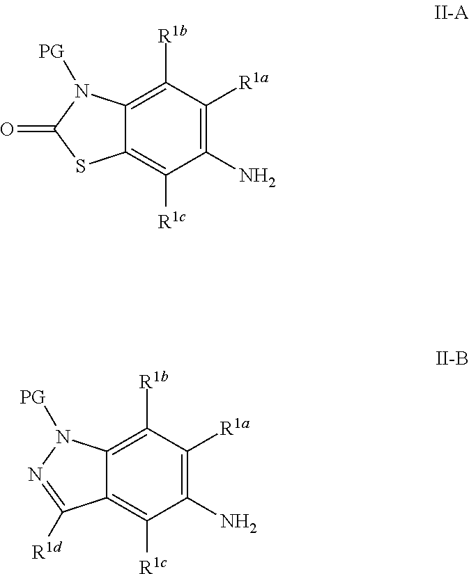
C1(N)=C([R1a])C([R1b])=C2C(=C1[R1c])SC(=O)N2[PG].C1(N)=C([R1a])C([R1b])=C2C(=C1[R1c])C([R1d])=NN2[PG]
